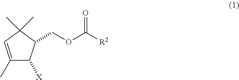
C1(C)=CC(C)(C)C(COC([R2])=O)C1[X]
